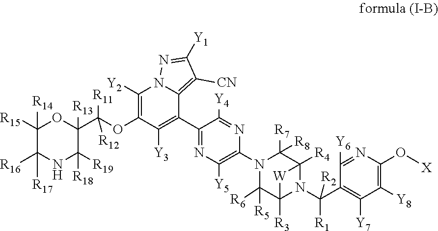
C1(C2=C([Y3])C(OC(C3([R13])OC([R15])([R14])C([R16])([R17])NC3([R19])[R18])([R11])[R12])=C([Y2])N3C2=C([CN])C([Y1])=N3)=NC([Y5])=C(N2C([R6])([R5])C3([R3])N(C(C4=C([Y7])C([Y8])=C(O[X])N=C4[Y6])([R1])[R2])C([R4])(C2([R7])[R8])[W]3)N=C1[Y4]
